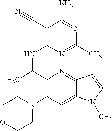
C1(C#N)=C(NC(C2=C(N3CCOCC3)C=C3C(=N2)C=CN3C)C)N=C(C)N=C1N
